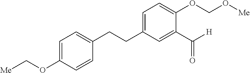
C1=C(OC[Me])C=CC(CCC2=CC=C(OCO[Me])C(C(=O)[H])=C2)=C1
